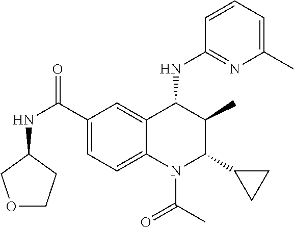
C1(C(NC2COCC2)=O)=CC=C2C(=C1)C(NC1=NC(C)=CC=C1)C(C)C(C1CC1)N2C(C)=O
